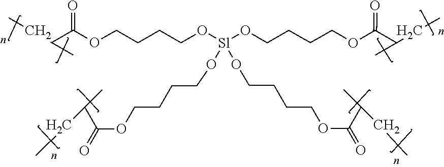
C(CCCO[Sl](OCCCCOC(C(C)CC)=O)(OCCCCOC(=O)C(C)CC)OCCCCOC(=O)C(CC)C)OC(C(CC)C)=O
